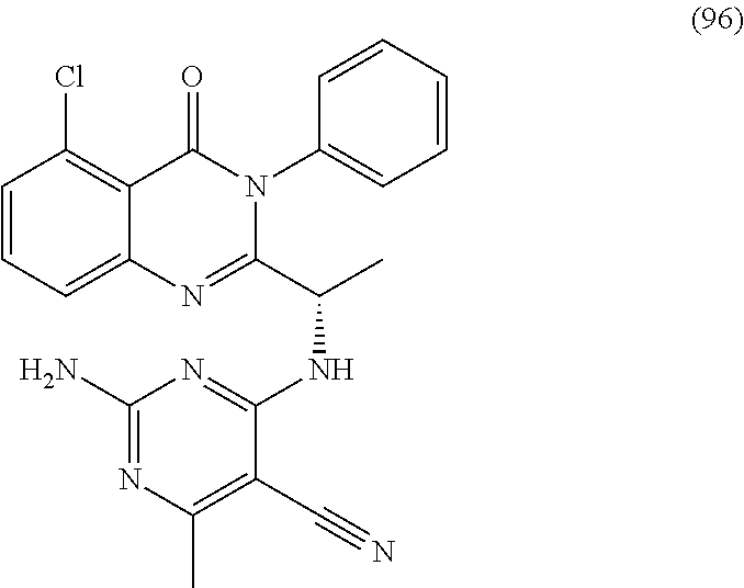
C1=CC=C2C(=C1Cl)C(=O)N(C1=CC=CC=C1)C(C(C)NC1=NC(N)=NC(C)=C1C#N)=N2
